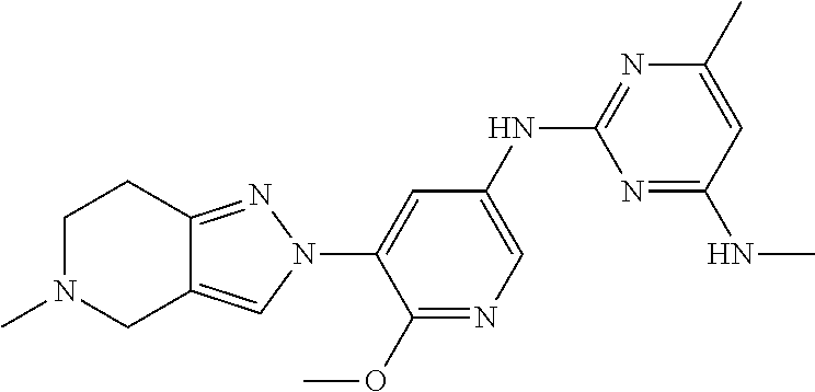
C1=C(NC2=NC(C)=CC(NC)=N2)C=C(N2C=C3C(=N2)CCN(C)C3)C(OC)=N1
